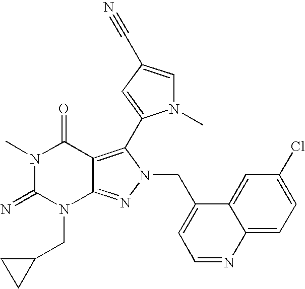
N1(C)C(=N)N(CC2CC2)C2=NN(CC3=CC=NC4=CC=C(Cl)C=C34)C(C3=CC(C#N)=CN3C)=C2C1=O
